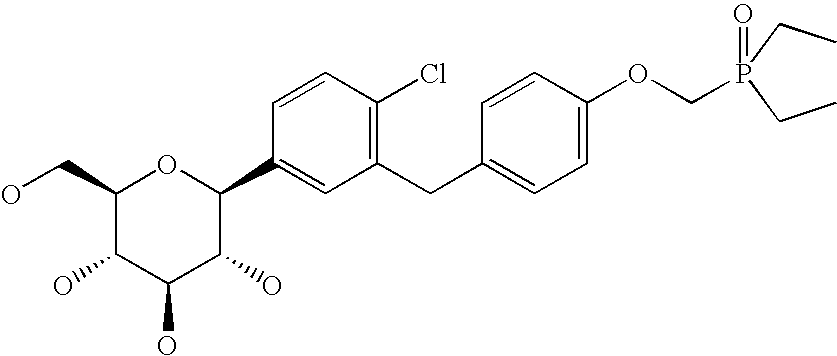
C1(CO)C(O)C(O)C(O)C(C2=CC(CC3=CC=C(OCP(=O)(CC)CC)C=C3)=C(Cl)C=C2)O1
